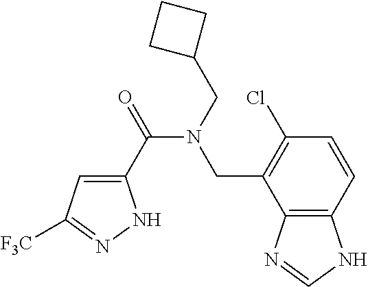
C1(C(=O)N(CC2CCC2)CC2=C(Cl)C=CC3=C2N=CN3)=CC([F3C])=NN1
